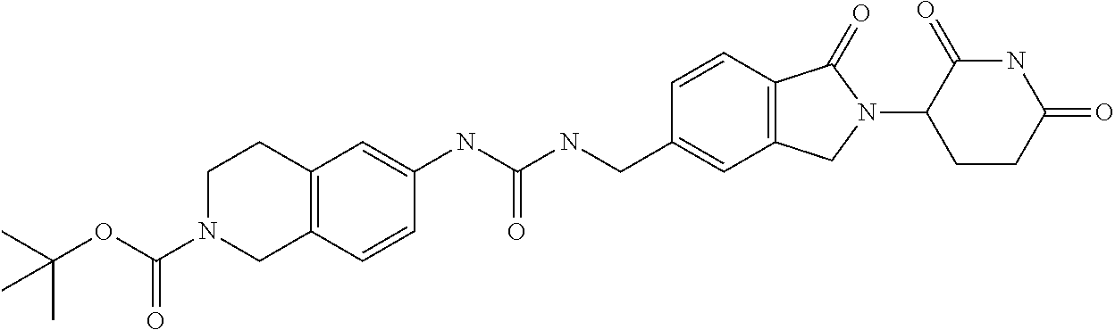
C1(NC(=O)NCC2=CC3=C(C=C2)C(=O)N(C2CCC(=O)NC2=O)C3)=CC2=C(C=C1)CN(C(OC(C)(C)C)=O)CC2
